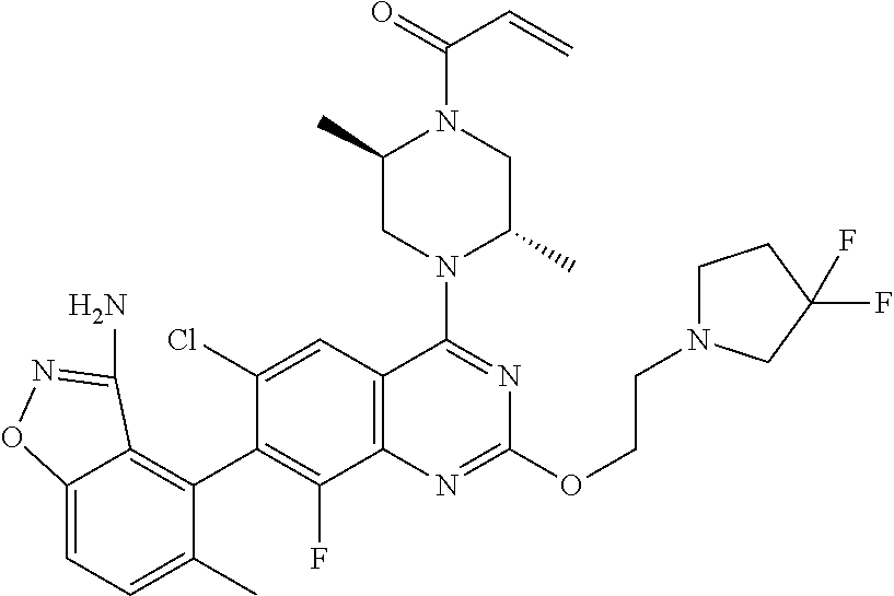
C12=CC=C(C)C(C3=C(F)C4=C(C=C3Cl)C(N3C(C)CN(C(=O)C=C)C(C)C3)=NC(OCCN3CCC(F)(F)C3)=N4)=C1C(N)=NO2
